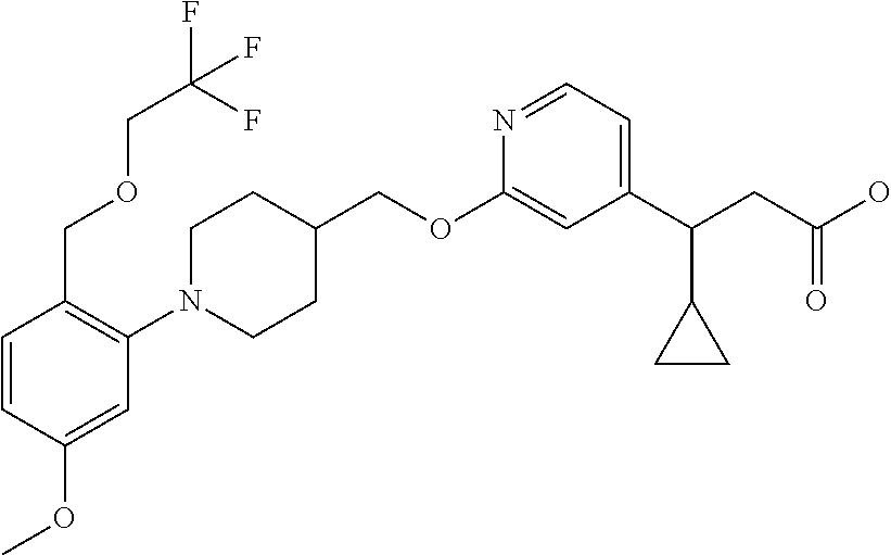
C1(OCC2CCN(C3=C(COCC(F)(F)F)C=CC(OC)=C3)CC2)=CC(C(CC(O)=O)C2CC2)=CC=N1
